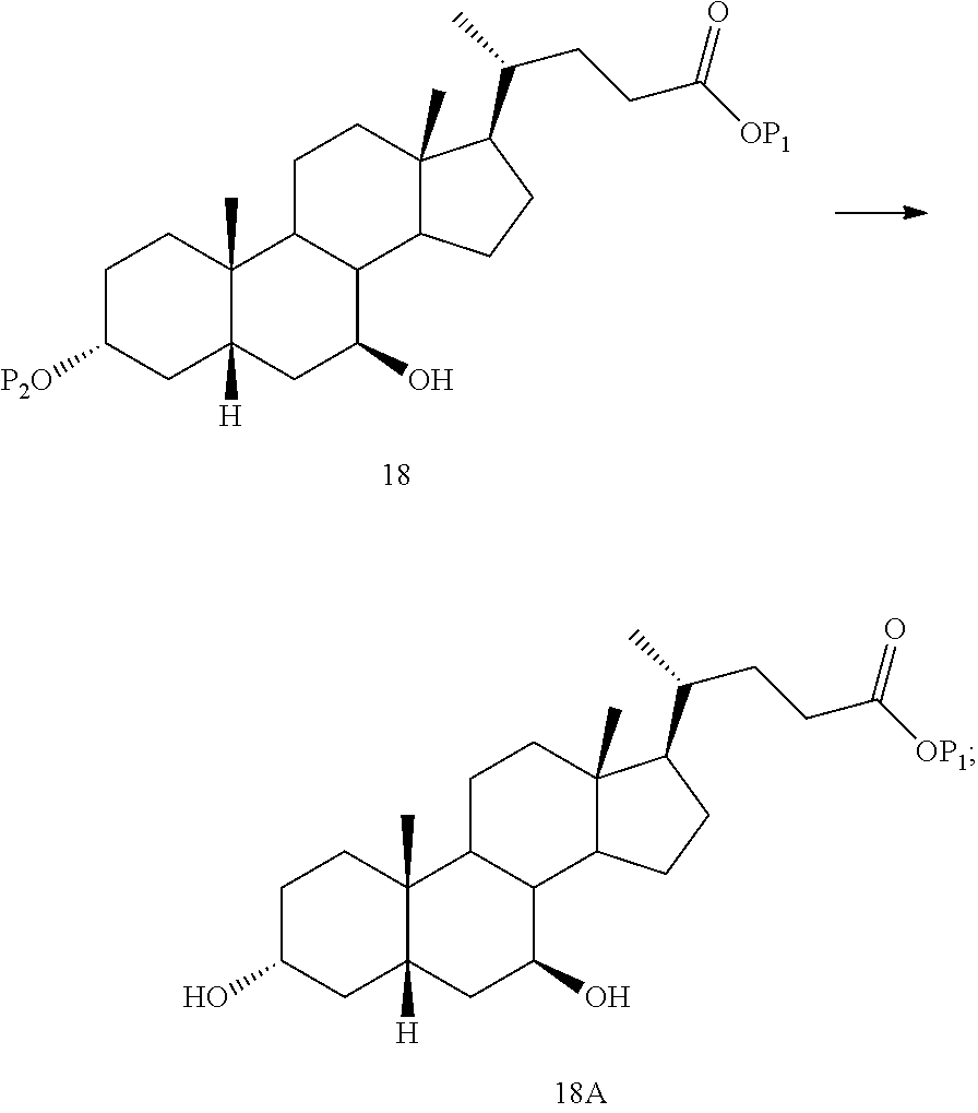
C1C(O)CC2([H])C(C)(C1)C1C(C(O)C2)C2C(C)(CC1)C(C(CCC([OP1])=O)C)CC2.C1C([P2O])CC2([H])C(C)(C1)C1C(C(O)C2)C2C(C)(CC1)C(C(CCC([OP1])=O)C)CC2
